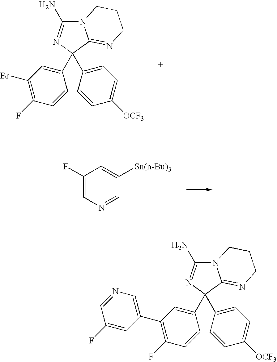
N12C(N)=NC(C3=CC=C([OCF3])C=C3)(C3=CC(Br)=C(F)C=C3)C1=NCCC2.C1(F)=CN=CC([Sn(n-Bu)3])=C1.N12C(N)=NC(C3=CC=C([OCF3])C=C3)(C3=CC(C4=CN=CC(F)=C4)=C(F)C=C3)C1=NCCC2
